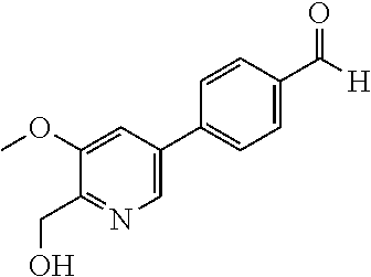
C1(CO)=NC=C(C2=CC=C(C([H])=O)C=C2)C=C1OC
